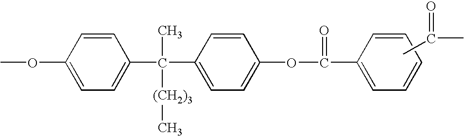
COC1=CC=C(C(C2=CC=C(OC(=O)C3=CC=CC=C3)C=C2)([(CH2)3]C)C)C=C1.CC(=O)C
